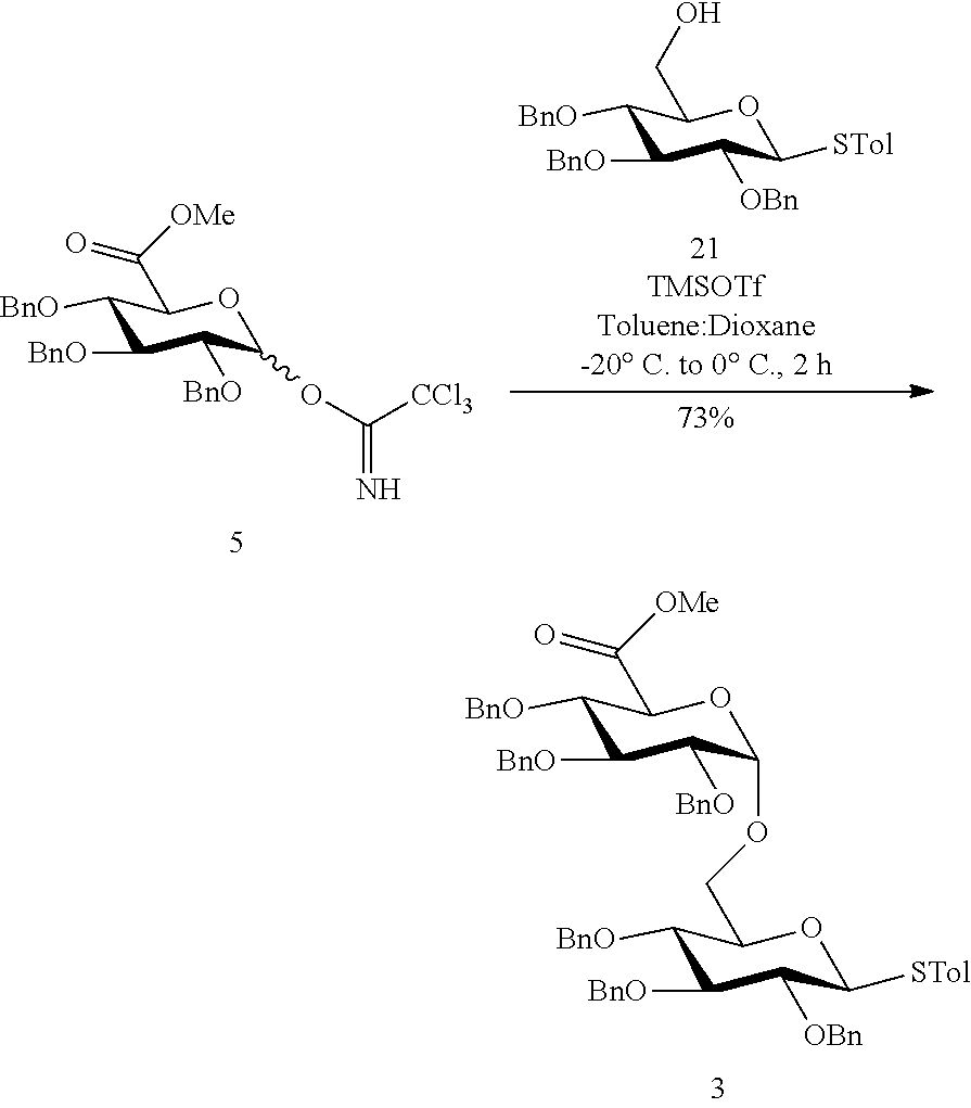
C1([BnO])C([BnO])C([BnO])C(OCC2C([BnO])C([BnO])C([OBn])C([STol])O2)OC1C([OMe])=O.C1([BnO])C([BnO])C([BnO])C(OC(=N)[CCl3])OC1C([OMe])=O.C1([BnO])C([BnO])C([OBn])C([STol])OC1CO
